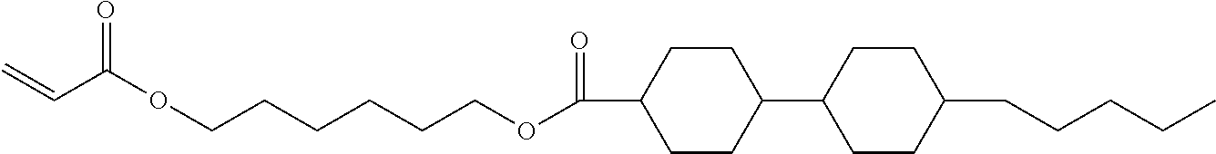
C=CC(OCCCCCCOC(C1CCC(C2CCC(CCCCC)CC2)CC1)=O)=O
